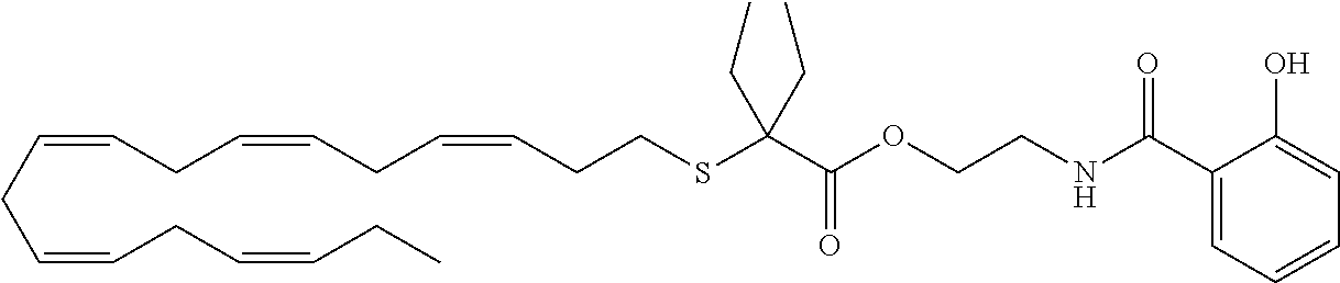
C(SC(C(OCCNC(C1=CC=CC=C1O)=O)=O)(CC)CC)CC=CCC=CCC=CCC=CCC=CCC
